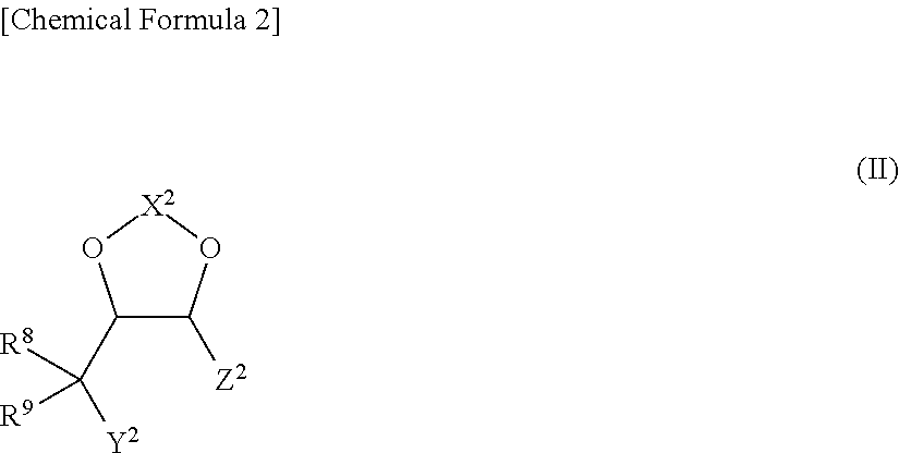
C1(C([Y2])([R8])[R9])C([Z2])O[X2]O1
